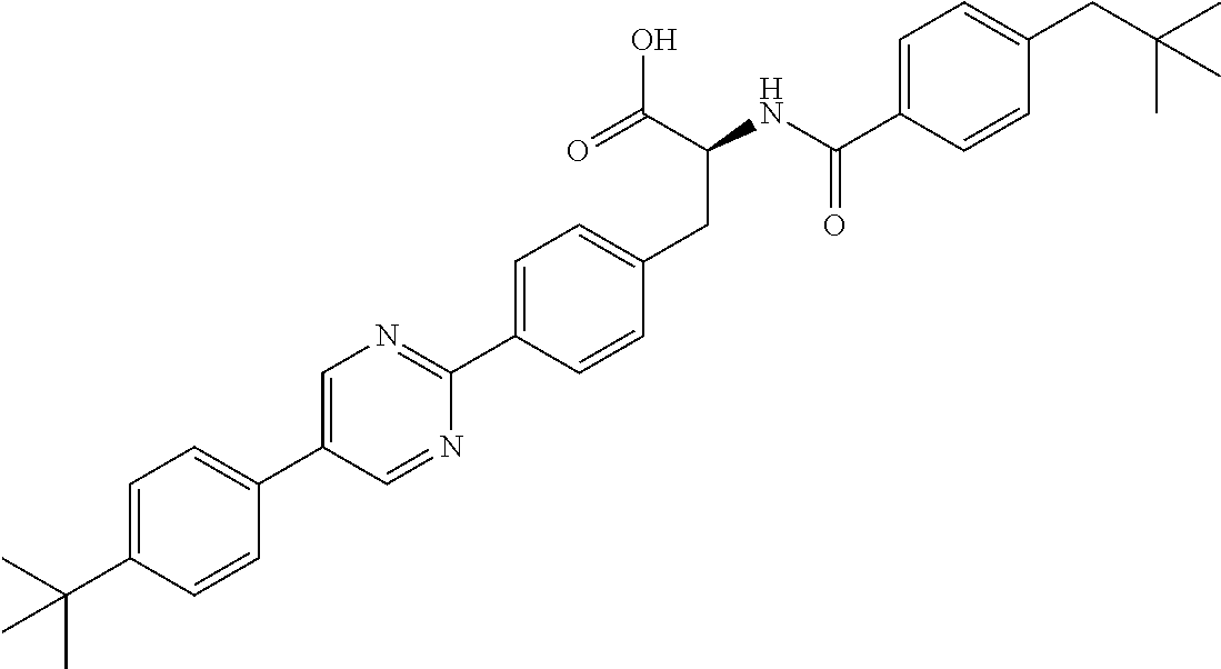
CC(C1=CC=C(C2=CN=C(C3=CC=C(CC(C(O)=O)NC(=O)C4=CC=C(CC(C)(C)C)C=C4)C=C3)N=C2)C=C1)(C)C
